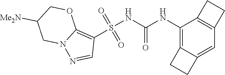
S(NC(NC1=C2C(=CC3=C1CC3)CC2)=O)(C1=C2N(N=C1)CC([Me2N])CO2)(=O)=O
